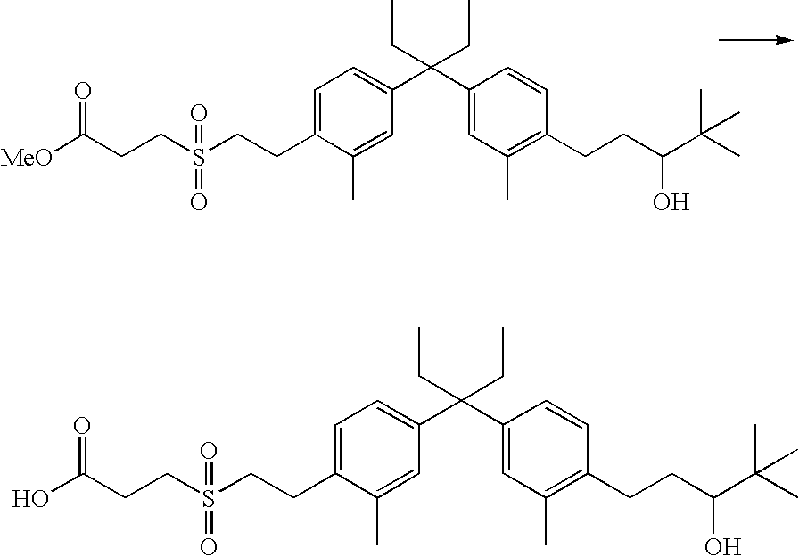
C1=C(CCS(CCC([MeO])=O)(=O)=O)C(C)=CC(C(C2=CC(C)=C(CCC(O)C(C)(C)C)C=C2)(CC)CC)=C1.C1=C(CCS(CCC(O)=O)(=O)=O)C(C)=CC(C(C2=CC(C)=C(CCC(O)C(C)(C)C)C=C2)(CC)CC)=C1
